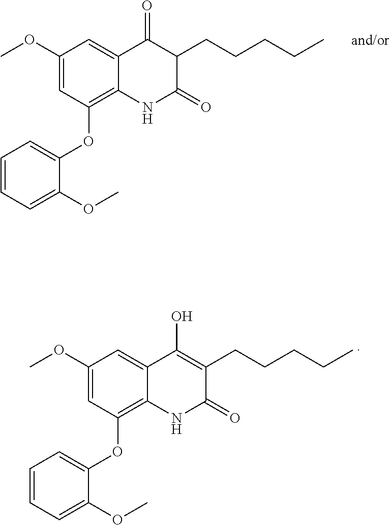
C1=C(OC2=C3C(=CC(OC)=C2)C(=O)C(CCCCC)C(=O)N3)C(OC)=CC=C1.O(C)C1=CC=CC=C1OC1=C2C(=CC(OC)=C1)C(O)=C(CCCCC)C(=O)N2
